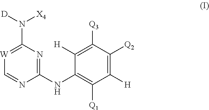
[W]1=C(N([D])[X4])N=C(NC2=C([Q1])C([H])=C([Q2])C([Q3])=C2[H])N=C1
